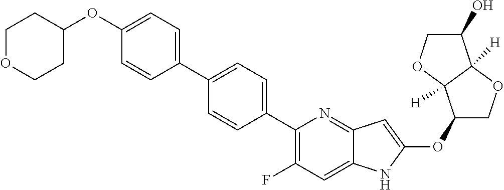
C1(OC2=CC3=NC(C4=CC=C(C5=CC=C(OC6CCOCC6)C=C5)C=C4)=C(F)C=C3N2)COC2([H])C1([H])OCC2O
